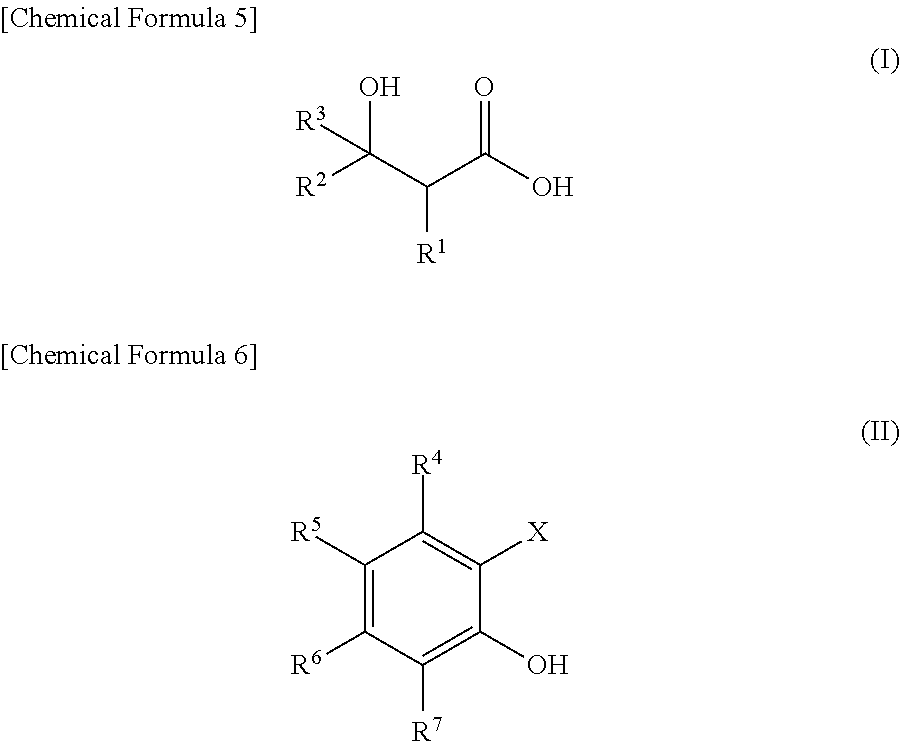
[R2]C(C(C(O)=O)[R1])(O)[R3].C1([R5])=C([R6])C([R7])=C(O)C([X])=C1[R4]
